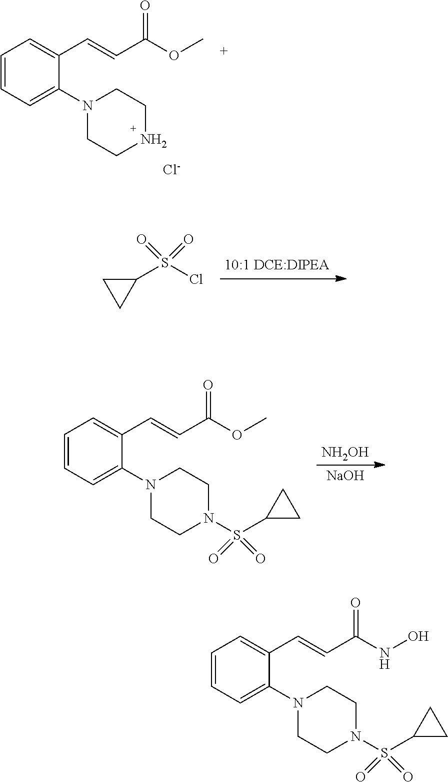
C1=CC=C(N2CCNCC2)C(C=CC(=O)OC)=C1.[Cl-].C1(S(=O)(Cl)=O)CC1.C1=CC=C(N2CCN(S(C3CC3)(=O)=O)CC2)C(C=CC(=O)OC)=C1.[NH2OH].[NaOH].C1=CC=C(N2CCN(S(C3CC3)(=O)=O)CC2)C(C=CC(=O)NO)=C1
